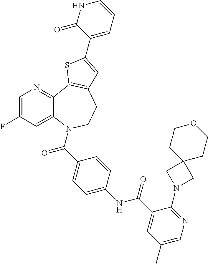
C12=CC(F)=CN=C1C1=C(CCN2C(C2=CC=C(NC(C3=CC(C)=CN=C3N3CC4(C3)CCOCC4)=O)C=C2)=O)C=C(C2=CC=CNC2=O)S1
